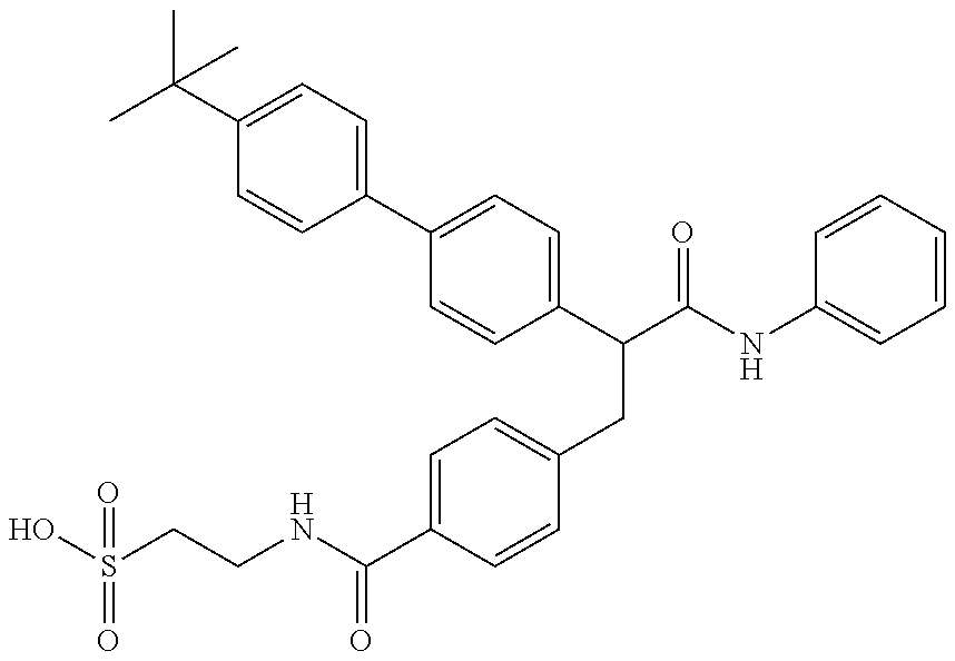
OS(CCNC(C1=CC=C(CC(C(NC2=CC=CC=C2)=O)C2=CC=C(C3=CC=C(C(C)(C)C)C=C3)C=C2)C=C1)=O)(=O)=O
